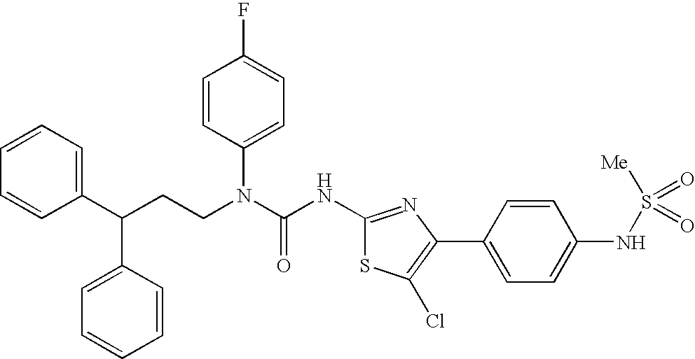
C1(C(CCN(C(NC2=NC(C3=CC=C(NS([Me])(=O)=O)C=C3)=C(Cl)S2)=O)C2=CC=C(F)C=C2)C2=CC=CC=C2)=CC=CC=C1
